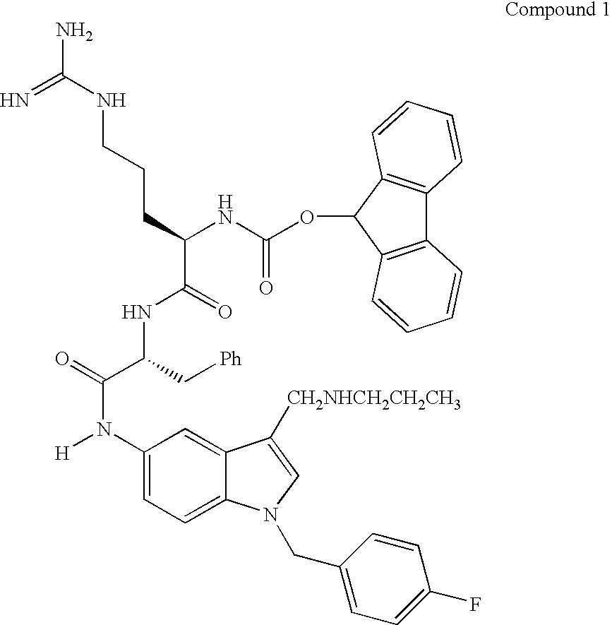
NC(NCCCC(C(=O)NC(C(N(C1=CC=C2C(=C1)C([CH2NHCH2CH2CH3])=CN2CC1=CC=C(F)C=C1)[H])=O)C[Ph])NC(OC1C2=C(C3=C1C=CC=C3)C=CC=C2)=O)=N
